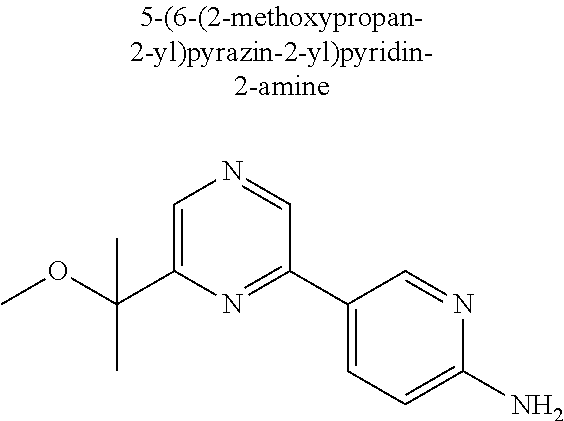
C(C1=CN=CC(C2=CC=C(N)N=C2)=N1)(OC)(C)C
